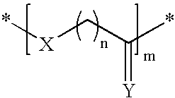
*[X]CC(*)=[Y]
